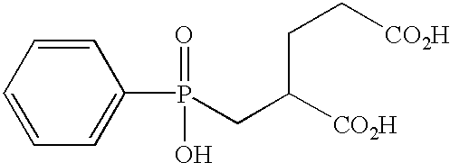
C1(P(=O)(O)CC([CO2H])CC[CO2H])=CC=CC=C1
